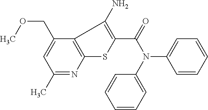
C1(C)=NC2=C(C(COC)=C1)C(N)=C(C(=O)N(C1=CC=CC=C1)C1=CC=CC=C1)S2
